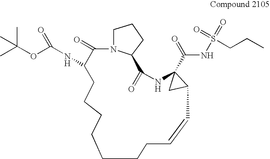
N12C(=O)C(NC(=O)OC(C)(C)C)CCCCCCCC=CC3CC3(C(NS(=O)(=O)CCC)=O)NC(=O)C1CCC2
